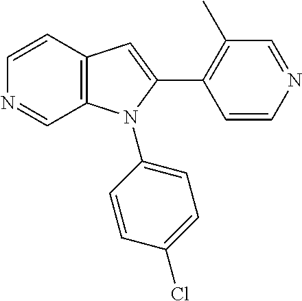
C1=CC2=C(C=N1)N(C1=CC=C(Cl)C=C1)C(C1=C(C)C=NC=C1)=C2
